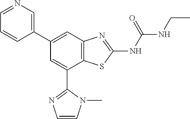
C1(C2=CN=CC=C2)=CC2=C(C(C3=NC=CN3C)=C1)SC(NC(NCC)=O)=N2
